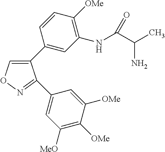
C1(C2=CON=C2C2=CC([MeO])=C([OMe])C([OMe])=C2)=CC(NC(=O)C(N)C)=C([OMe])C=C1
